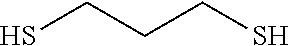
C(CS)CS
